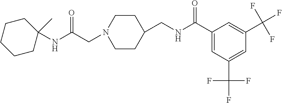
C1(NC(CN2CCC(CNC(C3=CC(C(F)(F)F)=CC(C(F)(F)F)=C3)=O)CC2)=O)(C)CCCCC1
